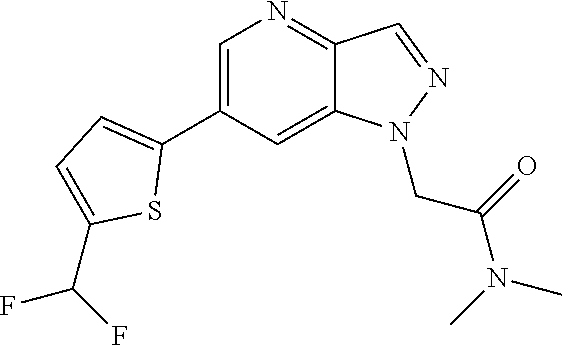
C1=C(C2=CC=C(C(F)F)S2)C=C2C(=N1)C=NN2CC(N(C)C)=O
